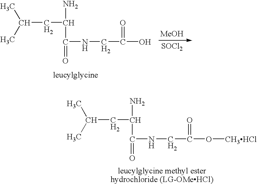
C(CC(N)C(=O)NCC(=O)O)(C)C.[MeOH].[SOCl2].C(CC(N)C(=O)NCC(=O)O[CH3HCl])(C)C
